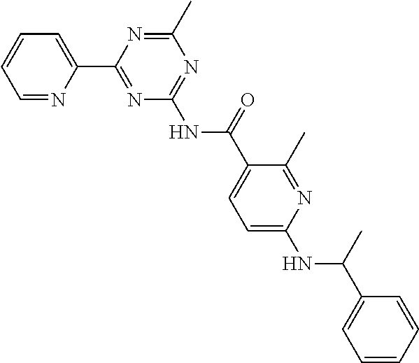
C1=NC(C2=NC(NC(C3=CC=C(NC(C4=CC=CC=C4)C)N=C3C)=O)=NC(C)=N2)=CC=C1
